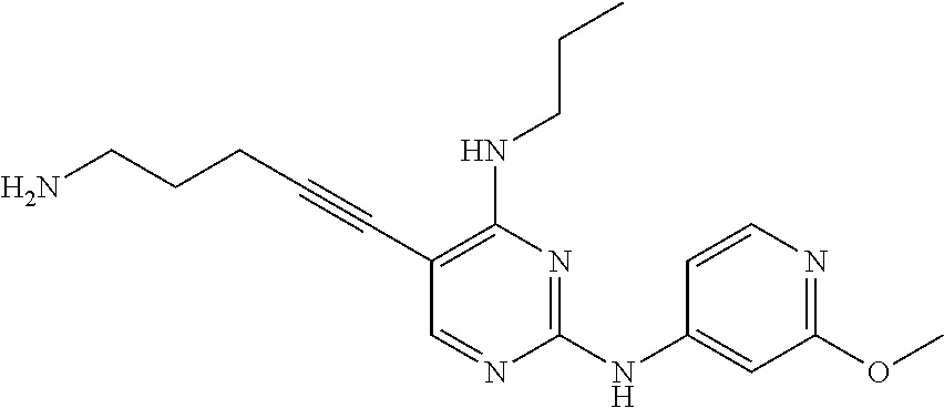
NCCCC#CC1=C(NCCC)N=C(NC2=CC(OC)=NC=C2)N=C1
